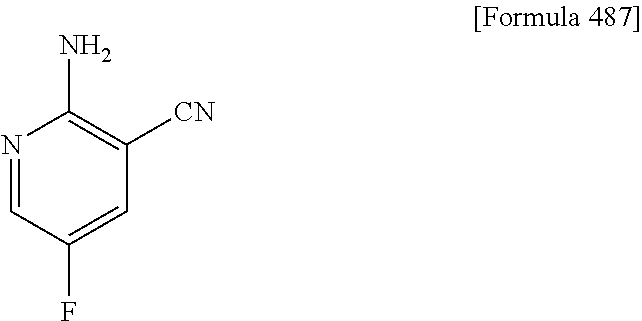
N1=CC(F)=CC([CN])=C1N
